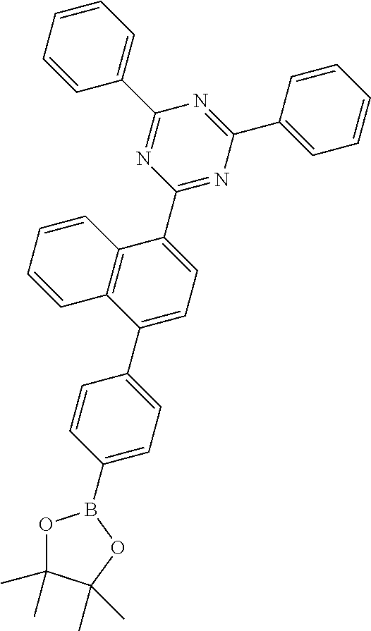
C1(B2OC(C)(C)C(C)(C)O2)=CC=C(C2=CC=C(C3=NC(C4=CC=CC=C4)=NC(C4=CC=CC=C4)=N3)C3=C2C=CC=C3)C=C1
